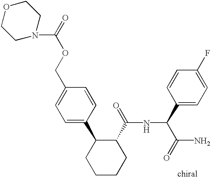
C1=C(C2CCCCC2C(=O)NC(C(N)=O)C2=CC=C(F)C=C2)C=CC(COC(=O)N2CCOCC2)=C1
